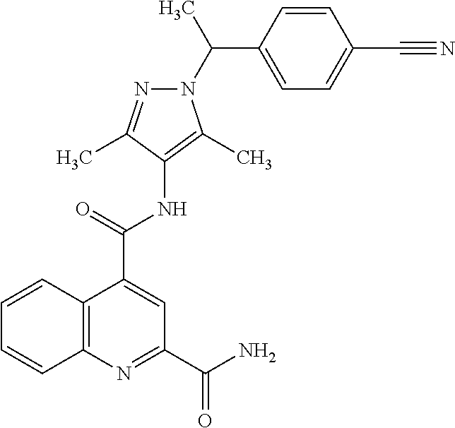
C12=C(N=C(C(=O)N)C=C1C(=O)NC1=C(C)N(C(C3=CC=C(C#N)C=C3)C)N=C1C)C=CC=C2
